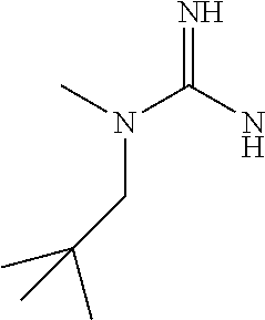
N(C(N)=N)(CC(C)(C)C)C
